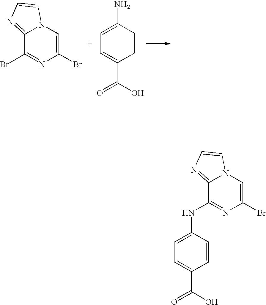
C1(Br)=CN2C(=NC=C2)C(Br)=N1.C1=C(N)C=CC(C(O)=O)=C1.C1=C(NC2=NC(Br)=CN3C2=NC=C3)C=CC(C(=O)O)=C1
